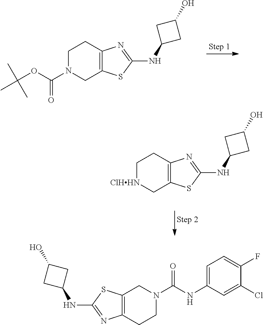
C12=C(CCN(C(OC(C)(C)C)=O)C1)N=C(NC1CC(O)C1)S2.C12=C(CC[ClHHN]C1)N=C(NC1CC(O)C1)S2.C1=C(NC(N2CC3=C(N=C(NC4CC(O)C4)S3)CC2)=O)C=C(Cl)C(F)=C1
